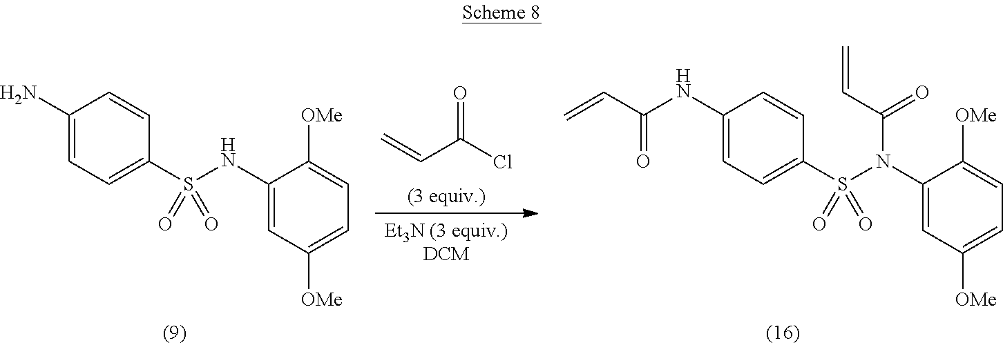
C1(N)=CC=C(S(NC2=CC([OMe])=CC=C2[OMe])(=O)=O)C=C1.C=CC(Cl)=O.C1(NC(C=C)=O)=CC=C(S(N(C2=CC([OMe])=CC=C2[OMe])C(C=C)=O)(=O)=O)C=C1
